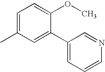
CC1=CC=C(OC)C(C2=CC=CN=C2)=C1
